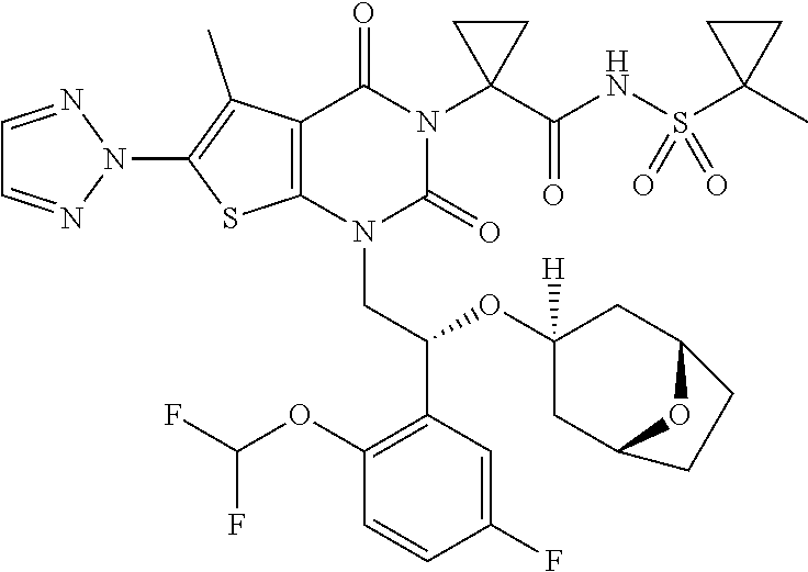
N1(C2=C(C)C3=C(S2)N(CC(C2=C(OC(F)F)C=CC(F)=C2)OC2([H])CC4OC(C2)CC4)C(=O)N(C2(C(NS(C4(C)CC4)(=O)=O)=O)CC2)C3=O)N=CC=N1
